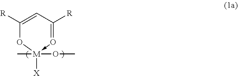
C1([R])=CC([R])=O->[M]([X])(OC)(C)O1
